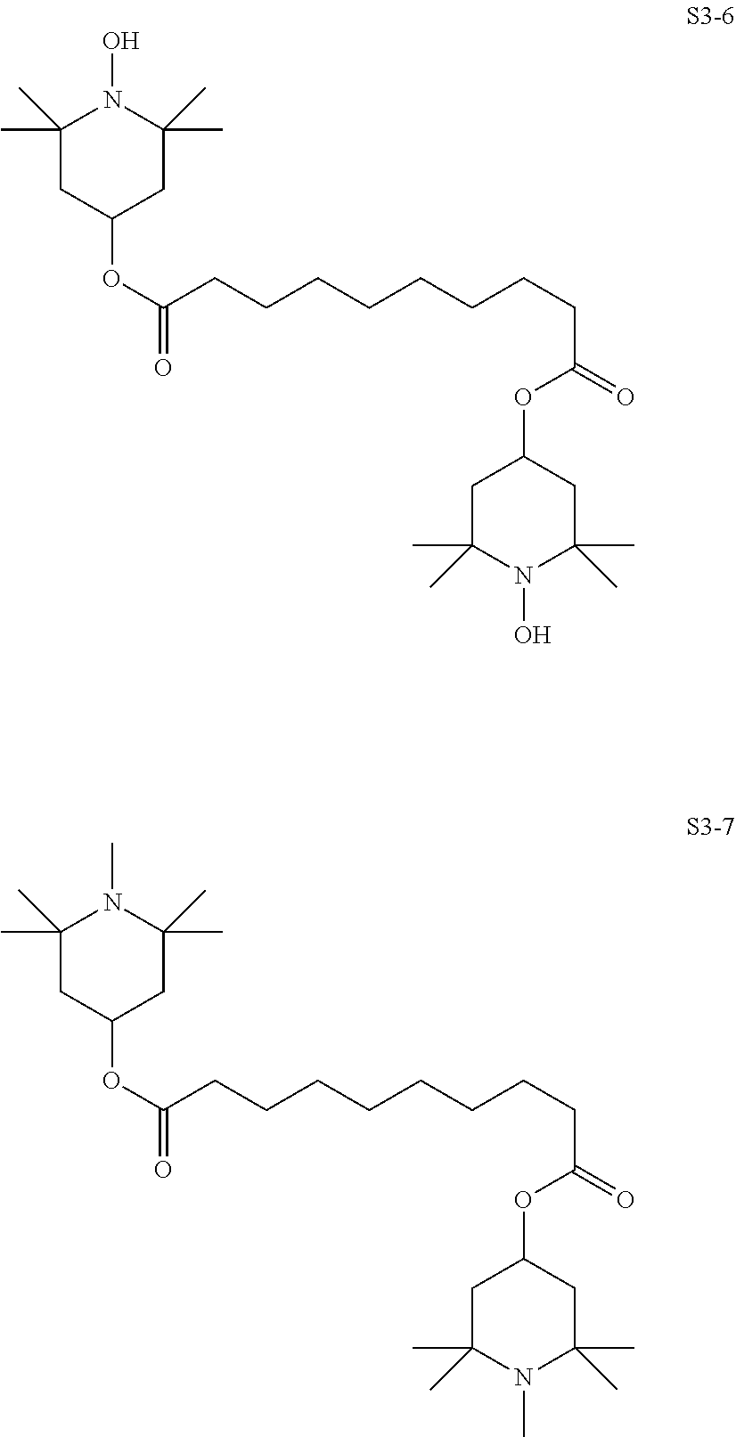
O(C(CCCCCCCCC(OC1CC(C)(C)N(O)C(C)(C)C1)=O)=O)C1CC(C)(C)N(O)C(C)(C)C1.O(C(CCCCCCCCC(OC1CC(C)(C)N(C)C(C)(C)C1)=O)=O)C1CC(C)(C)N(C)C(C)(C)C1
